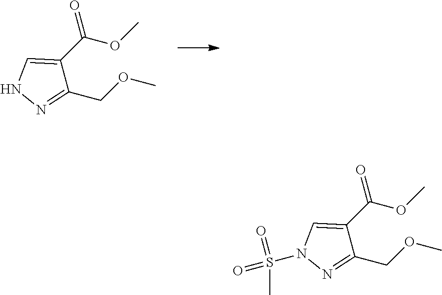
C1(C(OC)=O)=CNN=C1COC.C1(C(OC)=O)=CN(S(=O)(=O)C)N=C1COC
